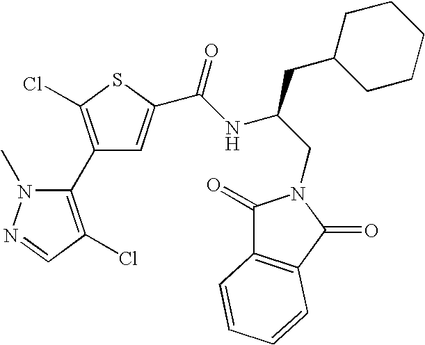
C1(C2=C(Cl)SC(C(NC(CN3C(=O)C4=C(C3=O)C=CC=C4)CC3CCCCC3)=O)=C2)=C(Cl)C=NN1C
